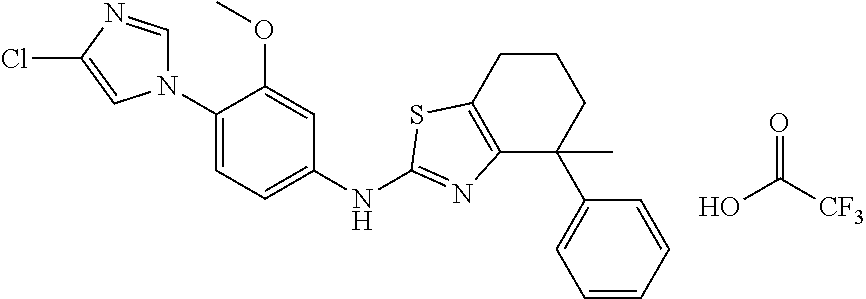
N1(C2=CC=C(NC3=NC4=C(CCCC4(C4=CC=CC=C4)C)S3)C=C2OC)C=NC(Cl)=C1.OC(=O)[CF3]
